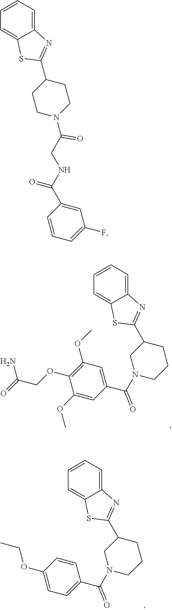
C1=CC=C2C(=C1)SC(C1CN(C(C3=CC(OC)=C(OCC(=O)N)C(OC)=C3)=O)CCC1)=N2.C1=CC=C2C(=C1)SC(C1CN(C(C3=CC=C(OCC)C=C3)=O)CCC1)=N2.C1=CC=C2C(=C1)SC(C1CCN(C(CNC(C3=CC(F)=CC=C3)=O)=O)CC1)=N2
